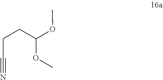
O(C)C(OC)CCC#N
